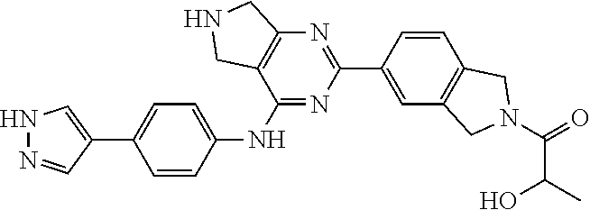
C1=C(C2=NC3=C(C(NC4=CC=C(C5=CNN=C5)C=C4)=N2)CNC3)C=CC2=C1CN(C(=O)C(C)O)C2
